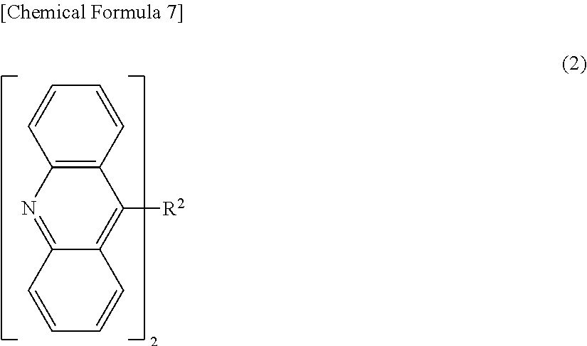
C12=C(C=CC=C1)C([R2])=C1C(=N2)C=CC=C1
